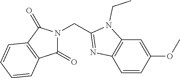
C1(=O)N(CC2=NC3=C(C=C(OC)C=C3)N2CC)C(=O)C2=C1C=CC=C2
